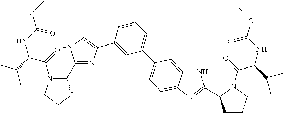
C1(C2N(C(=O)C(C(C)C)NC(OC)=O)CCC2)=NC(C2=CC(C3=CC=C4C(=C3)NC(C3CCCN3C(=O)C(C(C)C)NC(OC)=O)=N4)=CC=C2)=CN1
